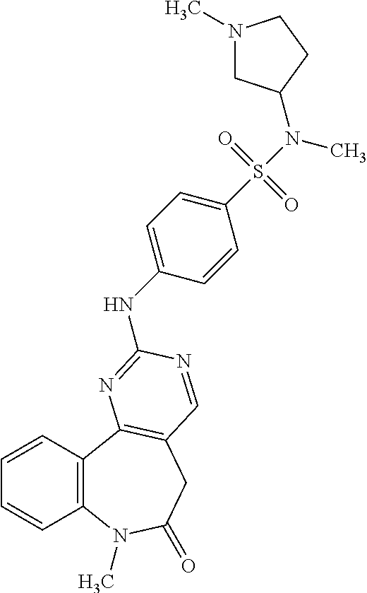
C1=CC2=C(C=C1)C1=C(CC(=O)N2C)C=NC(NC2=CC=C(S(=O)(=O)N(C)C3CN(C)CC3)C=C2)=N1
